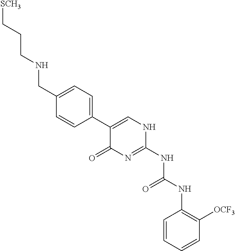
[SCH3]CCCNCC1=CC=C(C2=CNC(NC(=O)NC3=C([OCF3])C=CC=C3)=NC2=O)C=C1
